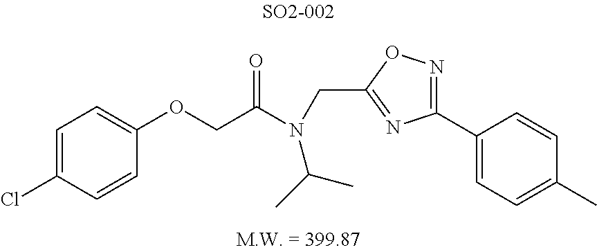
C1(OCC(N(CC2=NC(C3=CC=C(C)C=C3)=NO2)C(C)C)=O)=CC=C(Cl)C=C1
